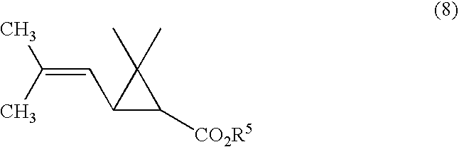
CC(=CC1C([CO2R5])C1(C)C)C
